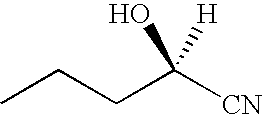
CCCC([CN])(O)[H]
